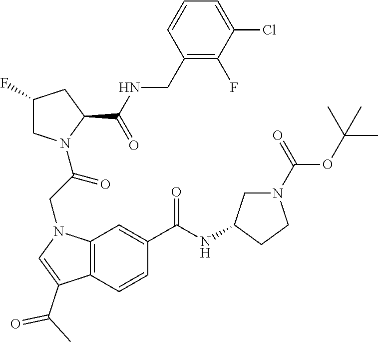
C1N(C(CN2C3=C(C(C(=O)C)=C2)C=CC(C(NC2CN(C(OC(C)(C)C)=O)CC2)=O)=C3)=O)C(C(NCC2=C(F)C(Cl)=CC=C2)=O)CC1F
